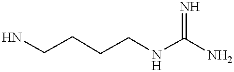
NCCCCNC(N)=N
